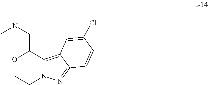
O1CCN2C(=C3C(=N2)C=CC(Cl)=C3)C1CN(C)C
